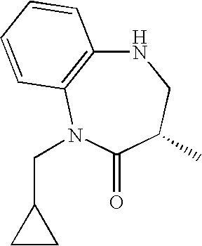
N1C2=C(N(CC3CC3)C(=O)C(C)C1)C=CC=C2
